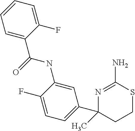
C1=C(C(=O)NC2=CC(C3(C)CCSC(N)=N3)=CC=C2F)C(F)=CC=C1
